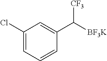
C([BF3K])([CF3])C1=CC(Cl)=CC=C1
